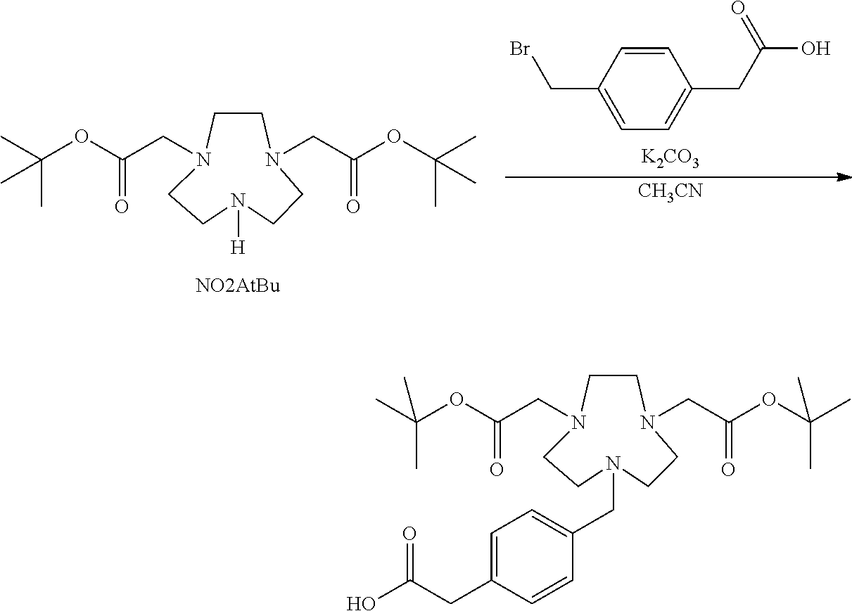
C(C1=CC=C(CC(O)=O)C=C1)Br.O(C(CN1CCN(CC(OC(C)(C)C)=O)CCN([H])CC1)=O)C(C)(C)C.[K2CO3].[CH3CN].O(C(CN1CCN(CC(OC(C)(C)C)=O)CCN(CC2=CC=C(CC(O)=O)C=C2)CC1)=O)C(C)(C)C
